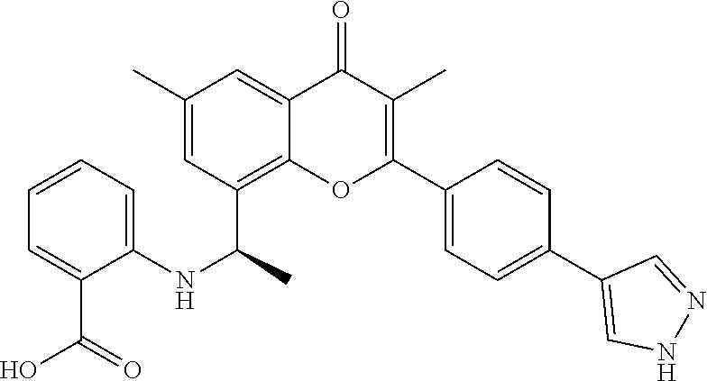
C12=C(C(C)NC3=CC=CC=C3C(=O)O)C=C(C)C=C1C(=O)C(C)=C(C1=CC=C(C3=CNN=C3)C=C1)O2
